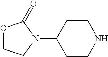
C1CNCCC1N1C(=O)OCC1
